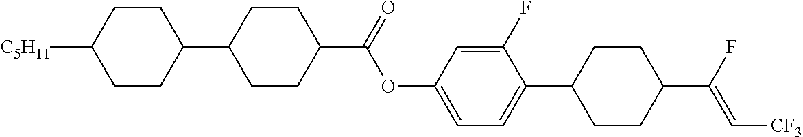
C1CC(C2CCC(C(=O)OC3=CC=C(C4CCC(C(F)=C[CF3])CC4)C(F)=C3)CC2)CCC1[C5H11]
